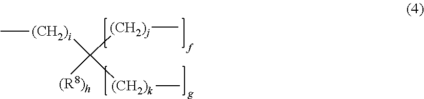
C[(CH2)i]C([(CH2)j]C)([(CH2)k]C)[(R8)h]
